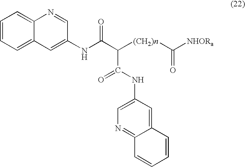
C1=CC=C2C(=C1)N=CC(NC(C([(CH2)n]C([NHORa])=O)C(NC1=CN=C3C(=C1)C=CC=C3)=O)=O)=C2
